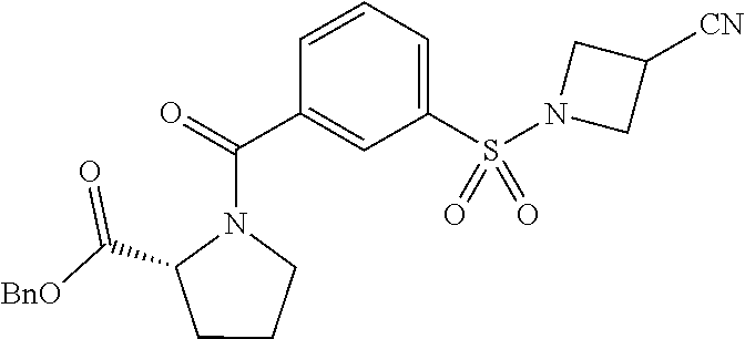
[BnO]C(C1CCCN1C(C1=CC(S(N2CC([CN])C2)(=O)=O)=CC=C1)=O)=O
